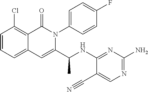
C1(Cl)=C2C(=CC=C1)C=C(C(NC1=NC(N)=NC=C1C#N)C)N(C1=CC=C(F)C=C1)C2=O
